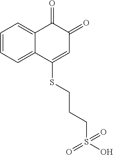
C1=CC=C2C(=C1)C(=O)C(=O)C=C2SCCCS(O)(=O)=O
